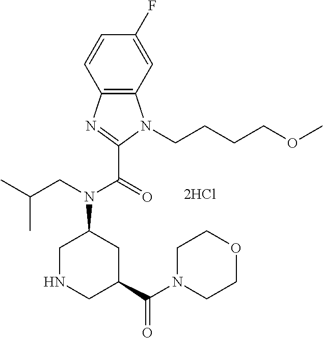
C1=C(F)C=CC2=C1N(CCCCOC)C(C(=O)N(CC(C)C)C1CNCC(C(N3CCOCC3)=O)C1)=N2
